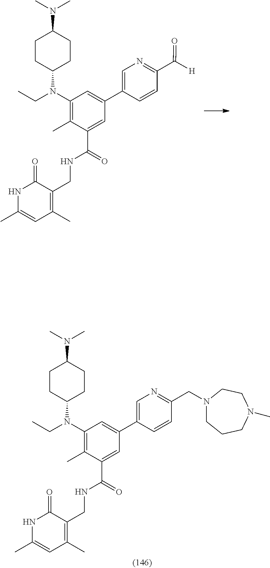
C1CC(N(C2=C(C)C(C(NCC3=C(C)C=C(C)NC3=O)=O)=CC(C3=CN=C(C([H])=O)C=C3)=C2)CC)CCC1N(C)C.C1CC(N(C2=C(C)C(C(NCC3=C(C)C=C(C)NC3=O)=O)=CC(C3=CN=C(CN4CCCN(C)CC4)C=C3)=C2)CC)CCC1N(C)C
